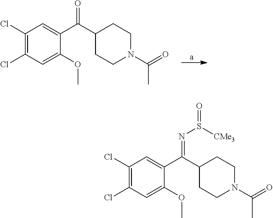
C1(Cl)=C(Cl)C=C(OC)C(C(C2CCN(C(=O)C)CC2)=O)=C1.C1(Cl)=C(Cl)C=C(OC)C(C(C2CCN(C(=O)C)CC2)=NS(=O)[CMe3])=C1
